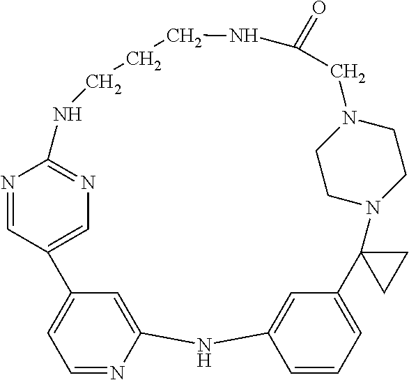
C1=NC2=CC(=C1)C1=CN=C(N=C1)NCCCNC(=O)CN1CCN(C3(C4=CC=CC(=C4)N2)CC3)CC1
